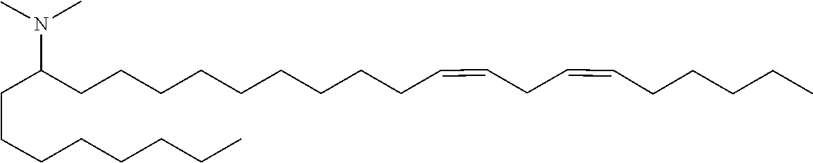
C(CCC(N(C)C)CCCCCCCCCC=CCC=CCCCCC)CCCCC
